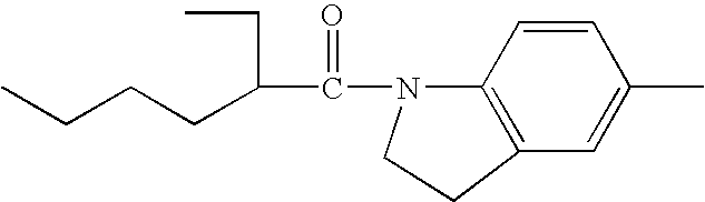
C(C(=O)N1C2=C(C=C(C)C=C2)CC1)(CCCC)CC
